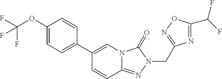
C(OC1=CC=C(C2=CN3C(=NN(CC4=NOC(C(F)F)=N4)C3=O)C=C2)C=C1)(F)(F)F
